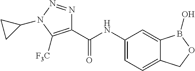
C1(C(NC2=CC=C3C(=C2)B(O)OC3)=O)=C([F3C])N(C2CC2)N=N1
